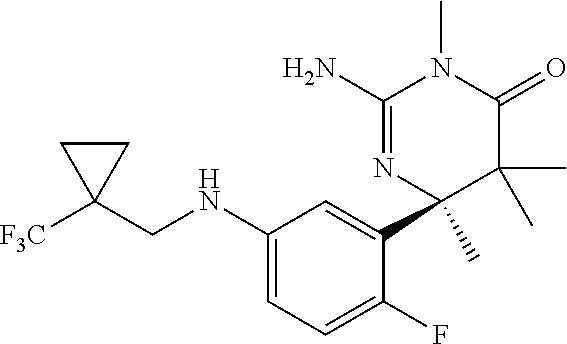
C1(N)=NC(C2=CC(NCC3([F3C])CC3)=CC=C2F)(C)C(C)(C)C(=O)N1C
